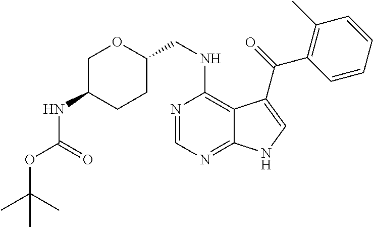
O1C(CNC2=C3C(=NC=N2)NC=C3C(=O)C2=C(C)C=CC=C2)CCC(NC(=O)OC(C)(C)C)C1
